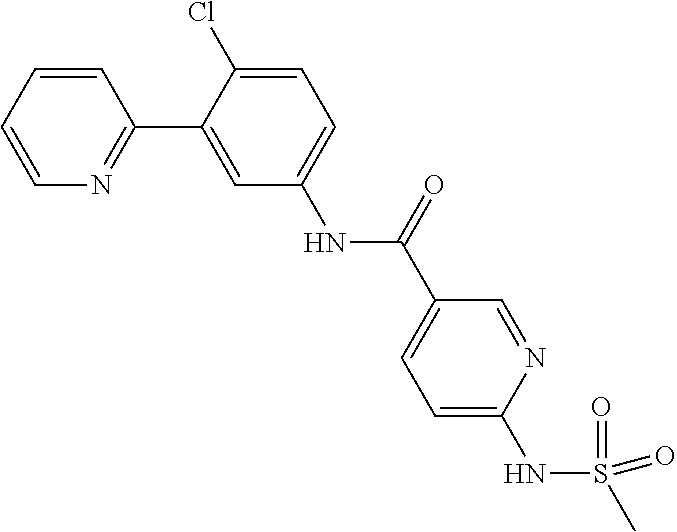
C1=CC=CN=C1C1=CC(NC(C2=CC=C(NS(C)(=O)=O)N=C2)=O)=CC=C1Cl
